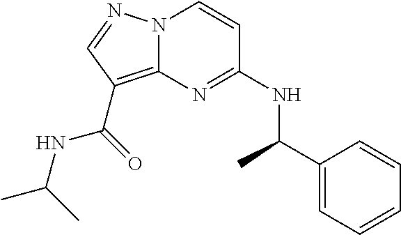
N12C(=C(C(=O)NC(C)C)C=N1)N=C(NC(C1=CC=CC=C1)C)C=C2
